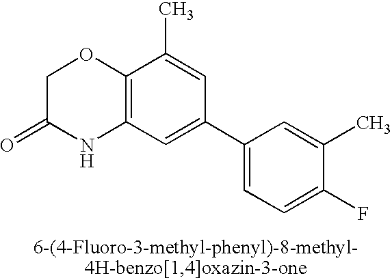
C12=C(C=C(C3=CC=C(F)C(C)=C3)C=C1C)NC(=O)CO2
